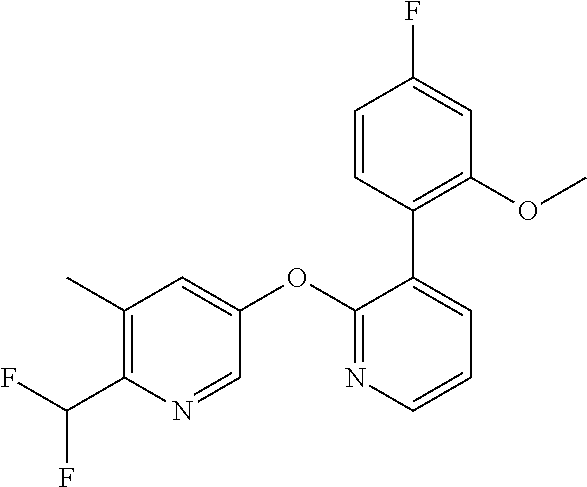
C1(C)=C(C(F)F)N=CC(OC2=NC=CC=C2C2=C(OC)C=C(F)C=C2)=C1
